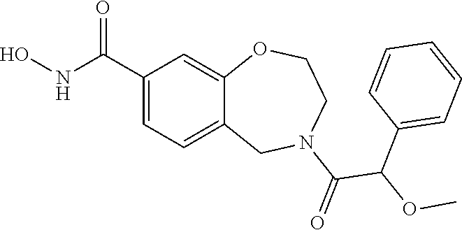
C1(C(NO)=O)=CC=C2C(=C1)OCCN(C(=O)C(OC)C1=CC=CC=C1)C2
